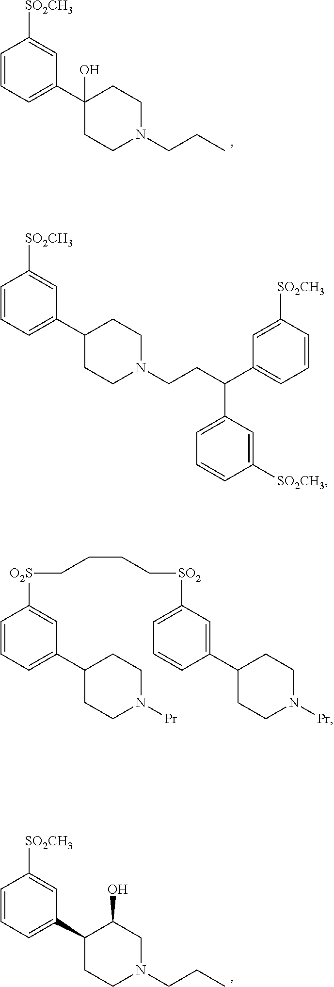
C1=CC=C(C2(O)CCN(CCC)CC2)C=C1[SO2CH3].C1=CC=C(C2CCN(CCC(C3=CC=CC([SO2CH3])=C3)C3=CC=CC([SO2CH3])=C3)CC2)C=C1[SO2CH3].C1=CC=C(C2CCN(CCC)CC2O)C=C1[SO2CH3].C1=CC=C(C2CCN([Pr])CC2)C=C1[O2S]CCCC[SO2]C1=CC=CC(C2CCN([Pr])CC2)=C1
